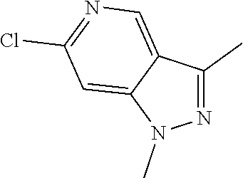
C1=C2C(=CN=C1Cl)C(C)=NN2C
